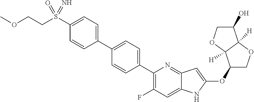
C1(OC2=CC3=NC(C4=CC=C(C5=CC=C(S(CCOC)(=O)=N)C=C5)C=C4)=C(F)C=C3N2)COC2([H])C1([H])OCC2O
